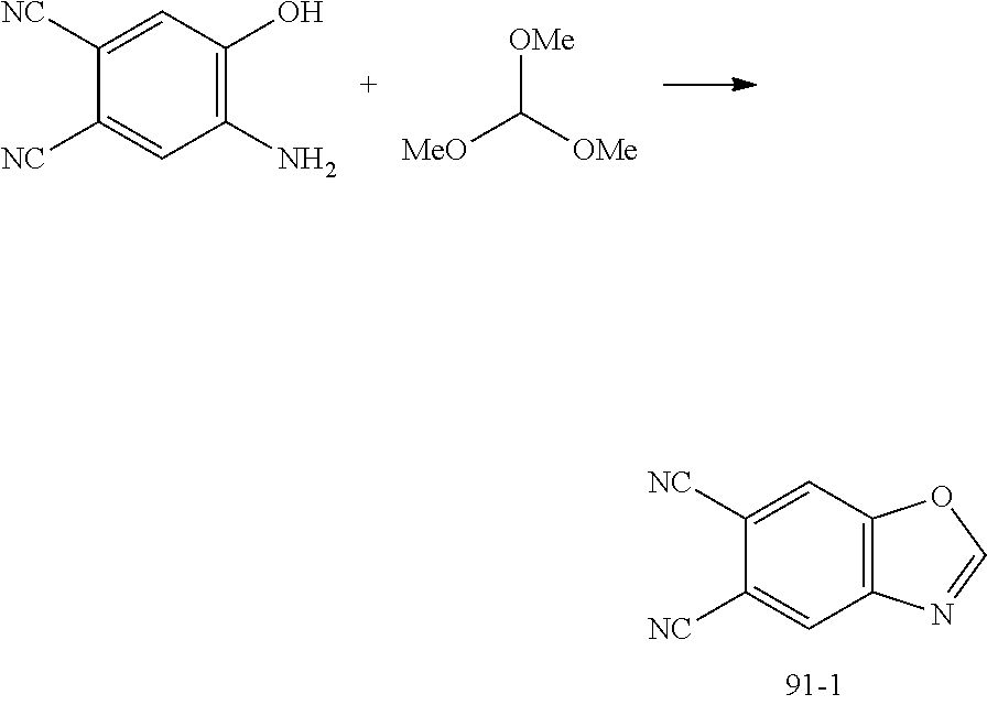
C1([NC])=CC(O)=C(N)C=C1[NC].C([OMe])([OMe])[MeO].C1([NC])=CC2=C(C=C1[NC])N=CO2
